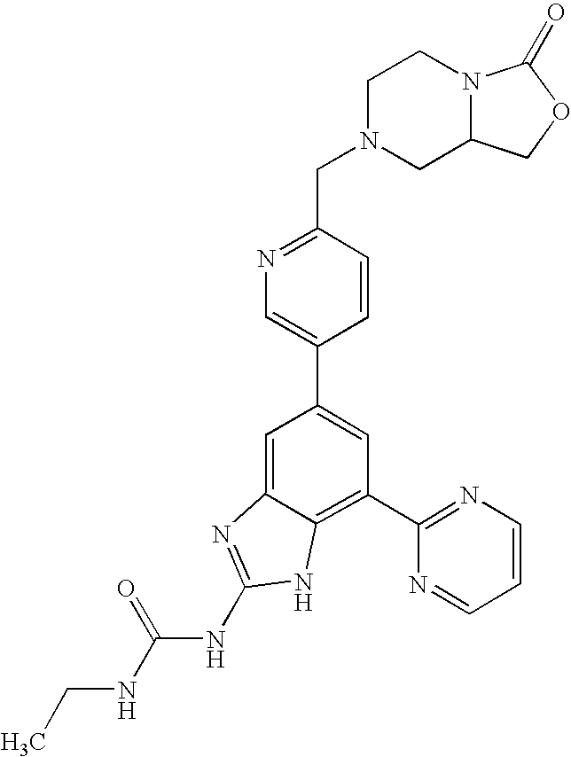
CCNC(NC1=NC2=CC(C3=CN=C(CN4CC5N(CC4)C(=O)OC5)C=C3)=CC(C3=NC=CC=N3)=C2N1)=O
